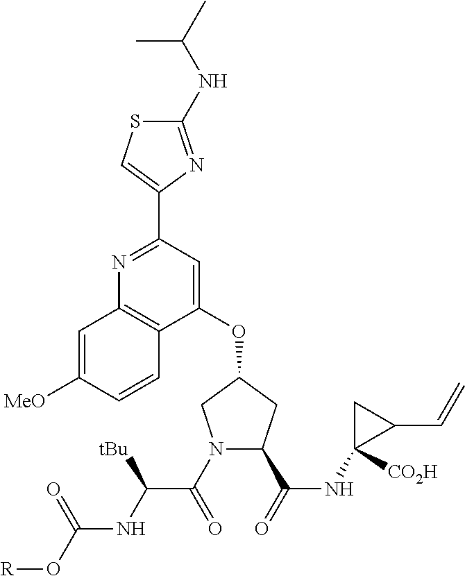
C1(C(=O)NC2([CO2H])C(C=C)C2)CC(OC2=CC(C3=CSC(NC(C)C)=N3)=NC3=C2C=CC([MeO])=C3)CN1C(C(NC(O[R])=O)[tBu])=O
